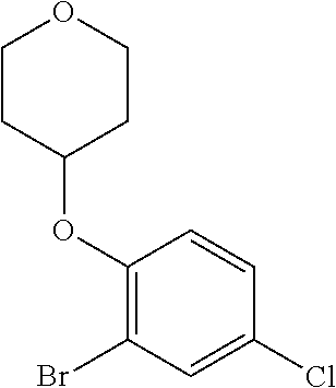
C1(OC2CCOCC2)=C(Br)C=C(Cl)C=C1
